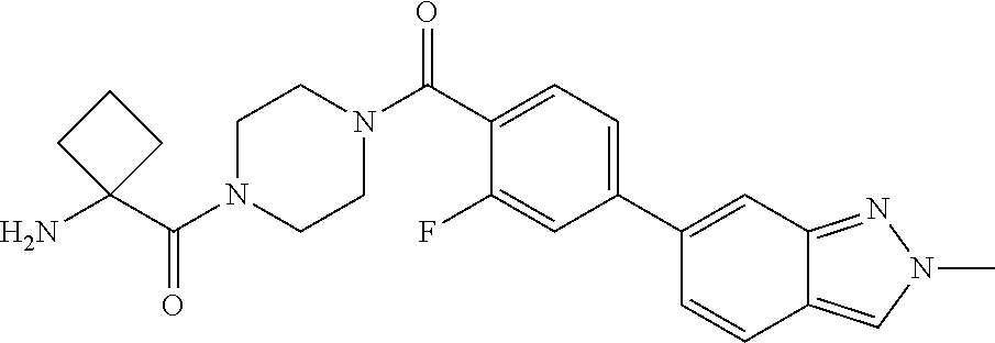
NC1(C(N2CCN(C(=O)C3=CC=C(C4=CC5=NN(C)C=C5C=C4)C=C3F)CC2)=O)CCC1
